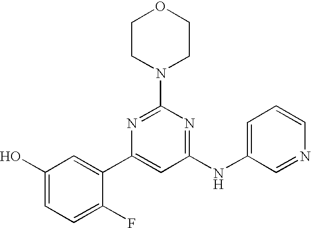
C1(NC2=CC=CN=C2)=NC(N2CCOCC2)=NC(C2=CC(O)=CC=C2F)=C1
